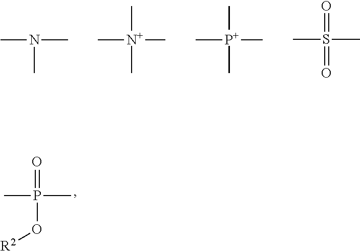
N(C)(C)C.[N+](C)(C)(C)C.[P+](C)(C)(C)C.CS(C)(=O)=O.O=P(O[R2])(C)C
